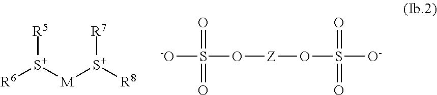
[R6][S+]([M][S+]([R8])[R7])[R5].[-O]S(=O)(O[Z]OS(=O)(=O)[O-])=O
